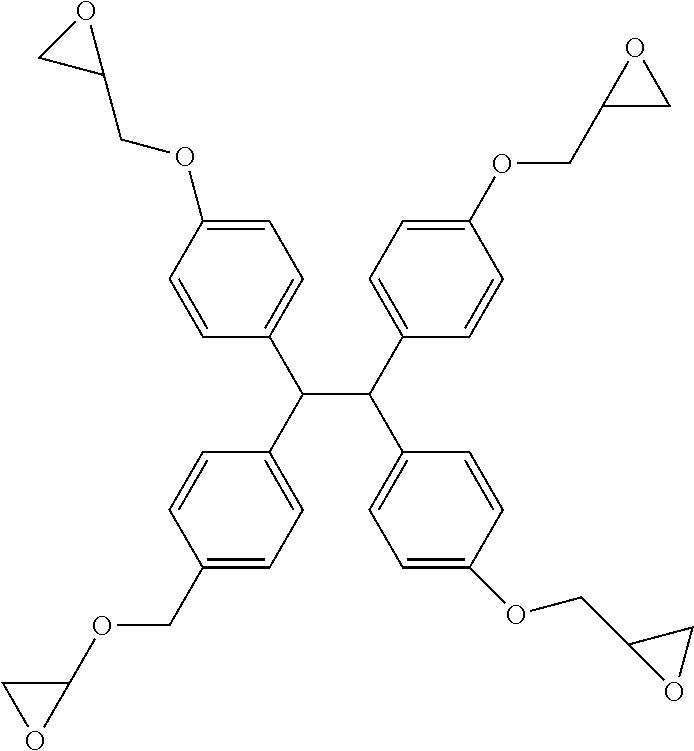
C(C(C1=CC=C(OCC2OC2)C=C1)C1=CC=C(OCC2OC2)C=C1)(C1=CC=C(OCC2OC2)C=C1)C1=CC=C(COC2OC2)C=C1
